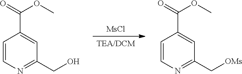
[MsCl].[TEA/DCM].C1=CN=C(C[OMs])C=C1C(=O)OC.C1=CN=C(CO)C=C1C(=O)OC
